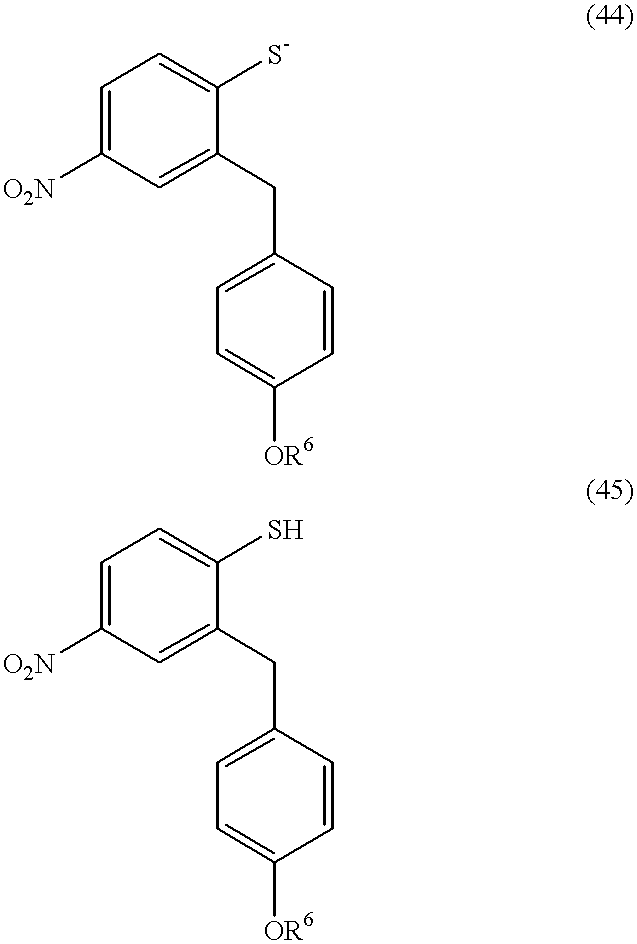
C1=C([O2N])C=C(CC2=CC=C([OR6])C=C2)C([S-])=C1.C1=C([O2N])C=C(CC2=CC=C([OR6])C=C2)C(S)=C1
